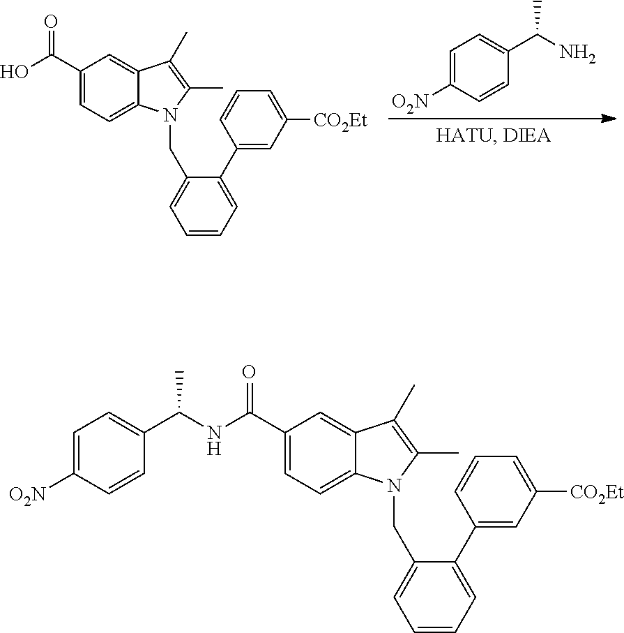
C1=C([O2N])C=CC(C(N)C)=C1.C1(C(O)=O)=CC=C2C(=C1)C(C)=C(C)N2CC1=CC=CC=C1C1=CC([CO2Et])=CC=C1.C1(C(=O)NC(C2=CC=C([O2N])C=C2)C)=CC=C2C(=C1)C(C)=C(C)N2CC1=CC=CC=C1C1=CC([CO2Et])=CC=C1
